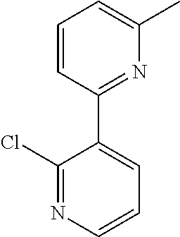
ClC1=NC=CC=C1C1=NC(C)=CC=C1
